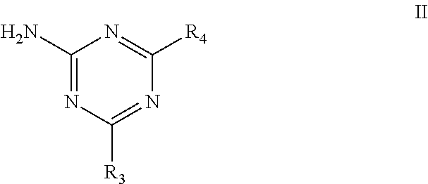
C1(N)=NC([R3])=NC([R4])=N1
